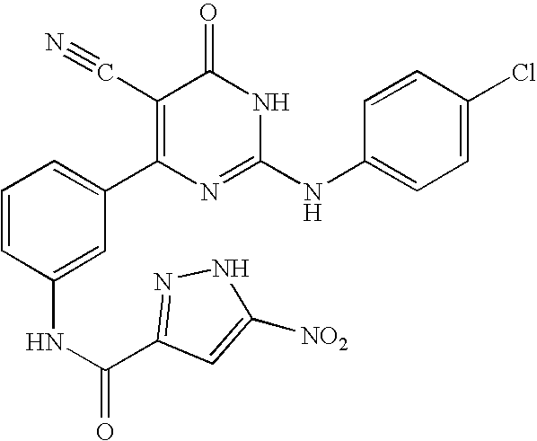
C1(NC(=O)C2=NNC([NO2])=C2)=CC(C2=C(C#N)C(=O)NC(NC3=CC=C(Cl)C=C3)=N2)=CC=C1
